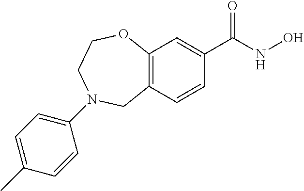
C12=C(C=CC(C(NO)=O)=C1)CN(C1=CC=C(C)C=C1)CCO2
